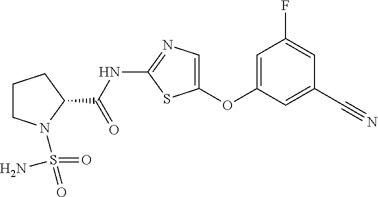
C1=C(OC2=CN=C(NC(=O)C3CCCN3S(N)(=O)=O)S2)C=C(C#N)C=C1F
